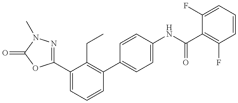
C1(C2=CC=CC(C3=CC=C(NC(=O)C4=C(F)C=CC=C4F)C=C3)=C2CC)=NN(C)C(=O)O1
